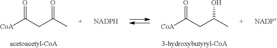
[CoA]C(=O)CC(=O)C.[CoA]C(=O)CC(O)C
